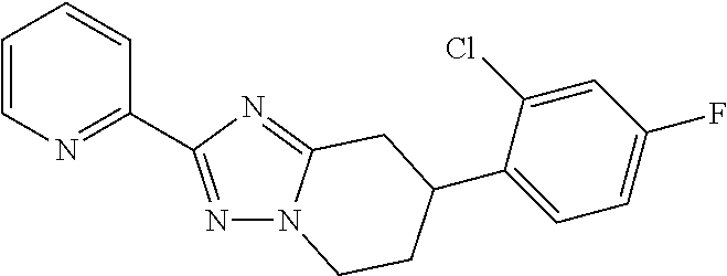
C1=CN=C(C2=NN3C(=N2)CC(C2=CC=C(F)C=C2Cl)CC3)C=C1
